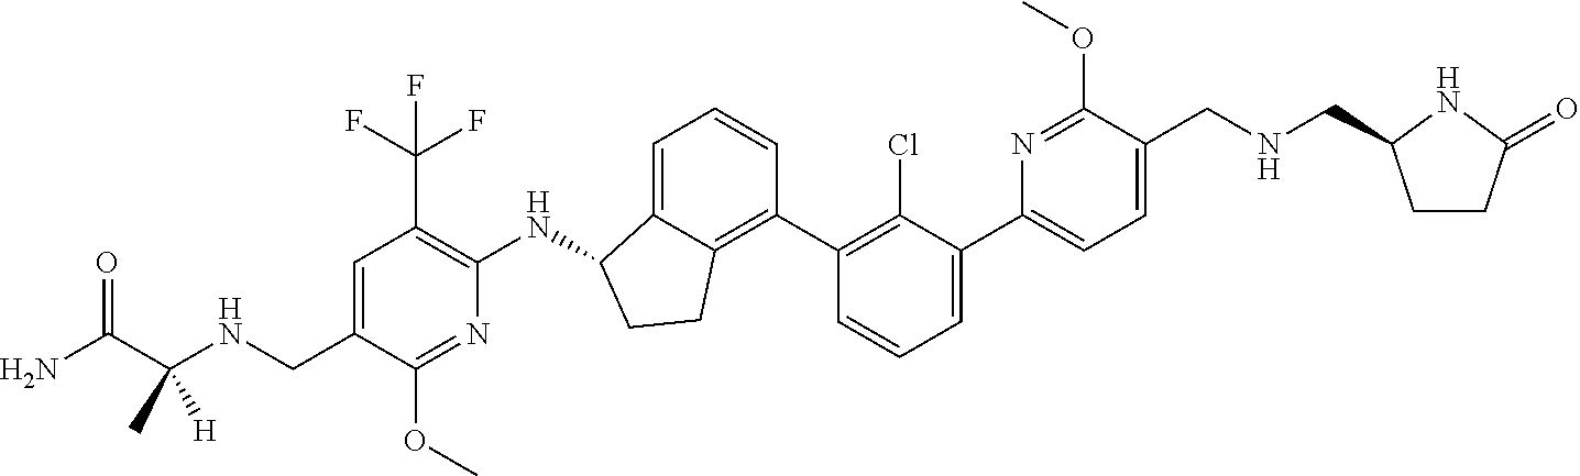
C1=C(CNC(C(N)=O)(C)[H])C(OC)=NC(NC2C3=CC=CC(C4=C(Cl)C(C5=CC=C(CNCC6CCC(=O)N6)C(OC)=N5)=CC=C4)=C3CC2)=C1C(F)(F)F
